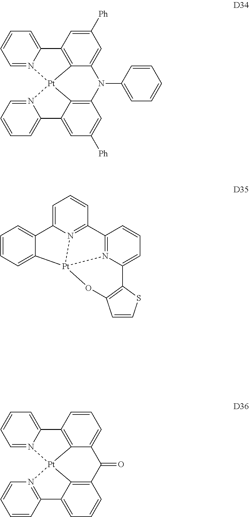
C1([Ph])=CC2=C3C(=C1)N(C1=CC=CC=C1)C1=C4C(=CC([Ph])=C1)C1=CC=CC=N1[Pt]34N1=CC=CC=C21.C1=C2N3=C(C=C1)C1=N4C(=CC=C1)C1=C(C=CS1)O[Pt]34C1=CC=CC=C21.C1=CC=N2C(=C1)C1=C3[Pt]24N2=C(C=CC=C2)C2=CC=CC(=C42)C(=O)C3=CC=C1
